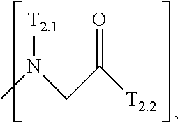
CN(CC(=O)[T2.2])[T2.1]
